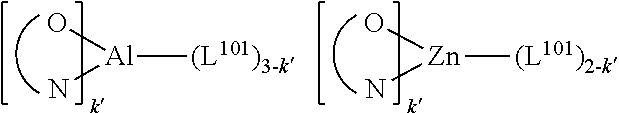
[Zn]([(L101)2-k])(N)O.[Al]([(L101)3-k])(N)O
